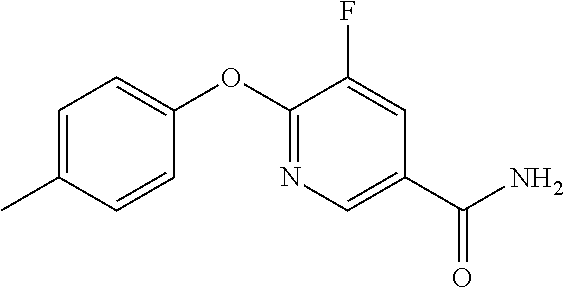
C1=C(C)C=CC(OC2=NC=C(C(N)=O)C=C2F)=C1
